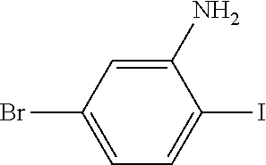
C1(N)=CC(Br)=CC=C1I
